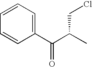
C1=CC(C(C(C)CCl)=O)=CC=C1
